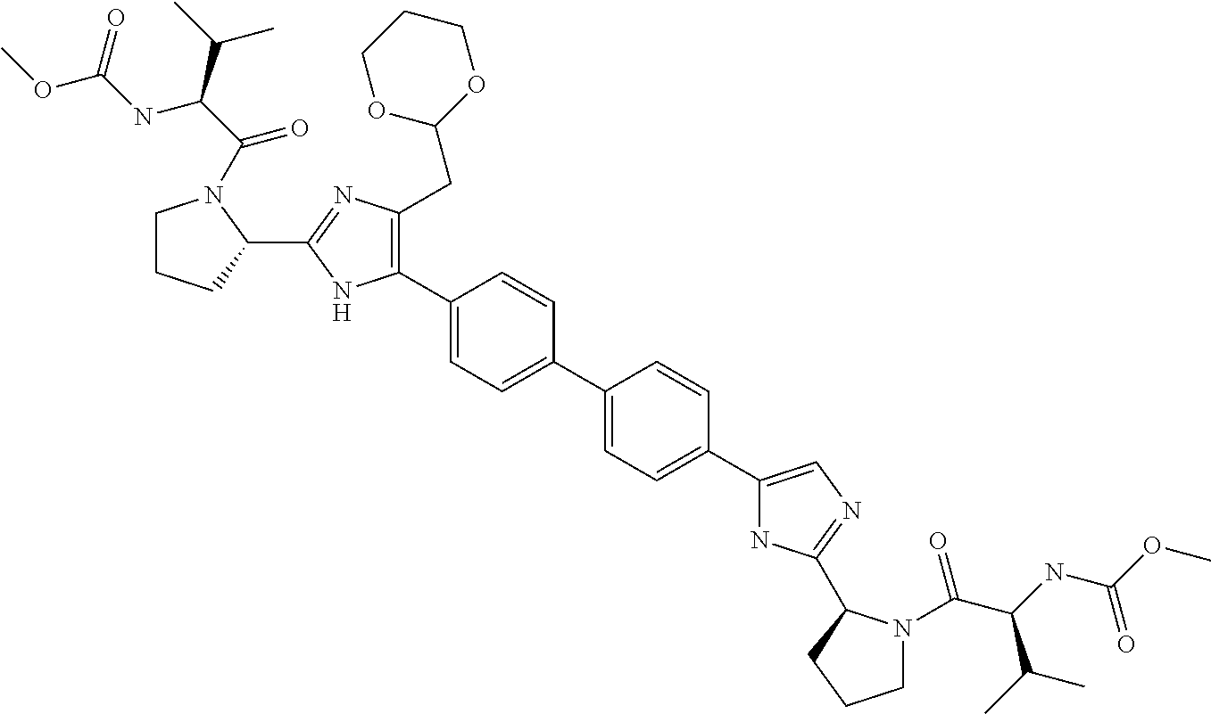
C1(C2=CC=C(C3=CC=C(C4=CN=C(C5N(C(C(NC(OC)=O)C(C)C)=O)CCC5)N4)C=C3)C=C2)=C(CC2OCCCO2)N=C(C2N(C(=O)C(C(C)C)NC(OC)=O)CCC2)N1
